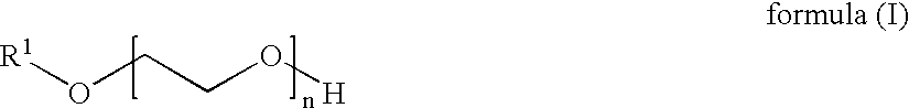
O(CCO[H])[R1]
